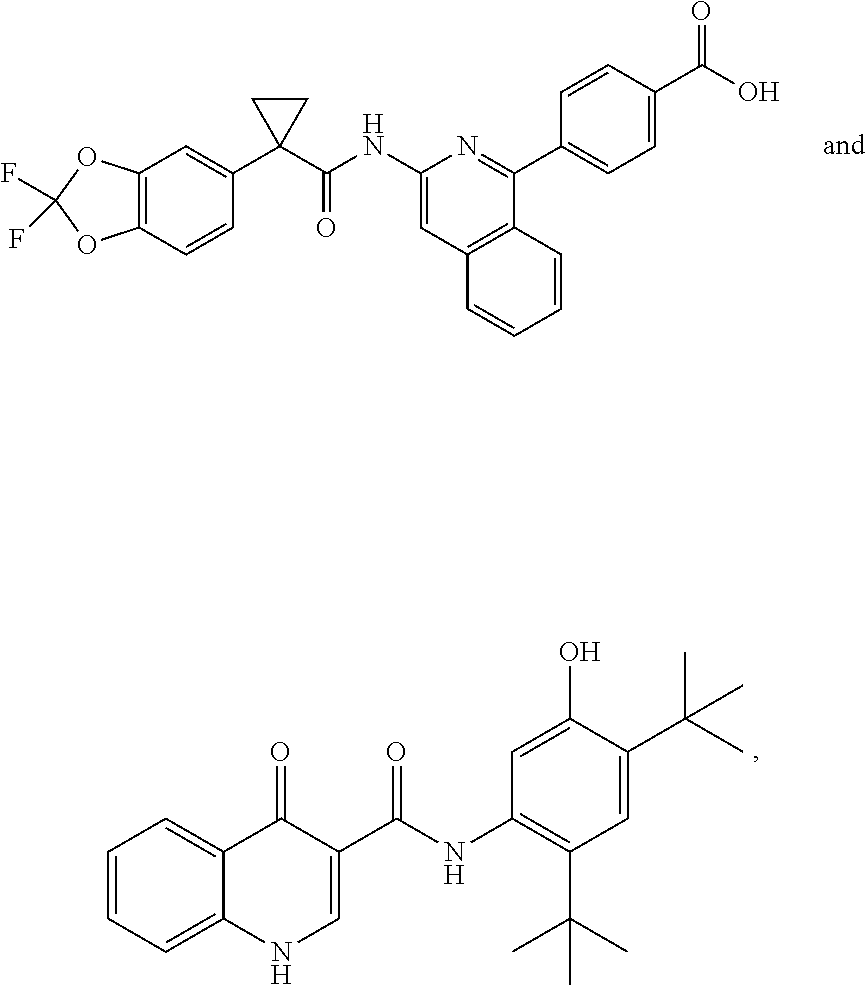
C12=C(C=CC(C3(C(=O)NC4=CC5=C(C(C6=CC=C(C(O)=O)C=C6)=N4)C=CC=C5)CC3)=C1)OC(F)(F)O2.C1=CC=C2C(=C1)C(=O)C(C(=O)NC1=C(C(C)(C)C)C=C(C(C)(C)C)C(O)=C1)=CN2
